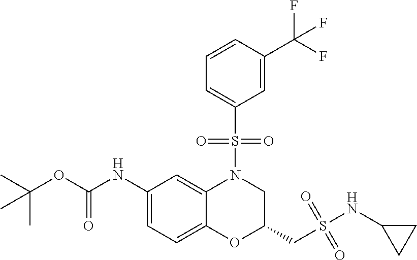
C1(NC(OC(C)(C)C)=O)=CC=C2C(=C1)N(S(C1=CC=CC(C(F)(F)F)=C1)(=O)=O)CC(CS(NC1CC1)(=O)=O)O2
